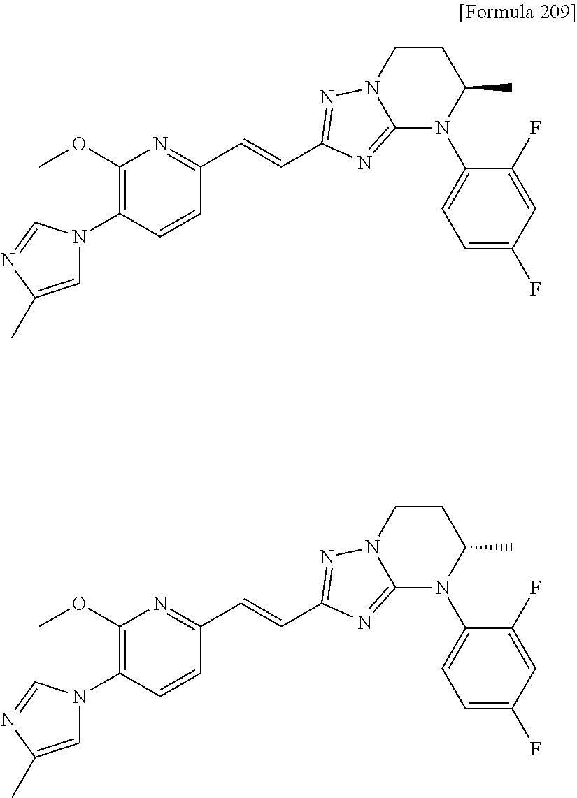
C1=C(C)N=CN1C1=C(OC)N=C(C=CC2=NN3C(=N2)N(C2=CC=C(F)C=C2F)C(C)CC3)C=C1.C1=C(C)N=CN1C1=C(OC)N=C(C=CC2=NN3C(=N2)N(C2=CC=C(F)C=C2F)C(C)CC3)C=C1
